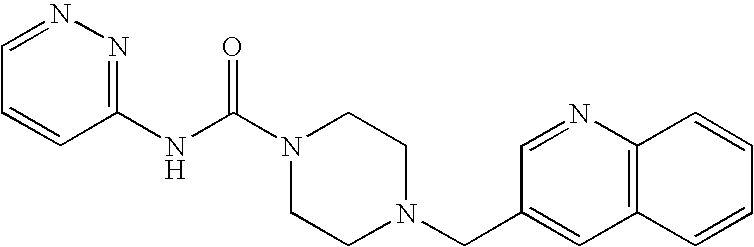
C1=CC(NC(N2CCN(CC3=CC4=C(N=C3)C=CC=C4)CC2)=O)=NN=C1
